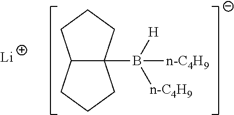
[Li].C12C(B([H])([n-C4H9])[n-C4H9])(CCC1)CCC2
